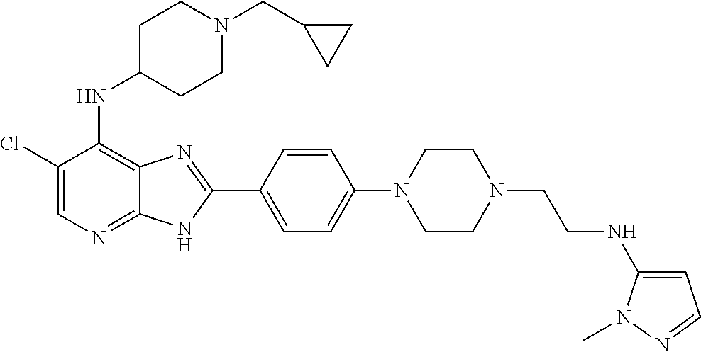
ClC1=CN=C2C(=C1NC1CCN(CC3CC3)CC1)N=C(C1=CC=C(N3CCN(CCNC4=CC=NN4C)CC3)C=C1)N2
